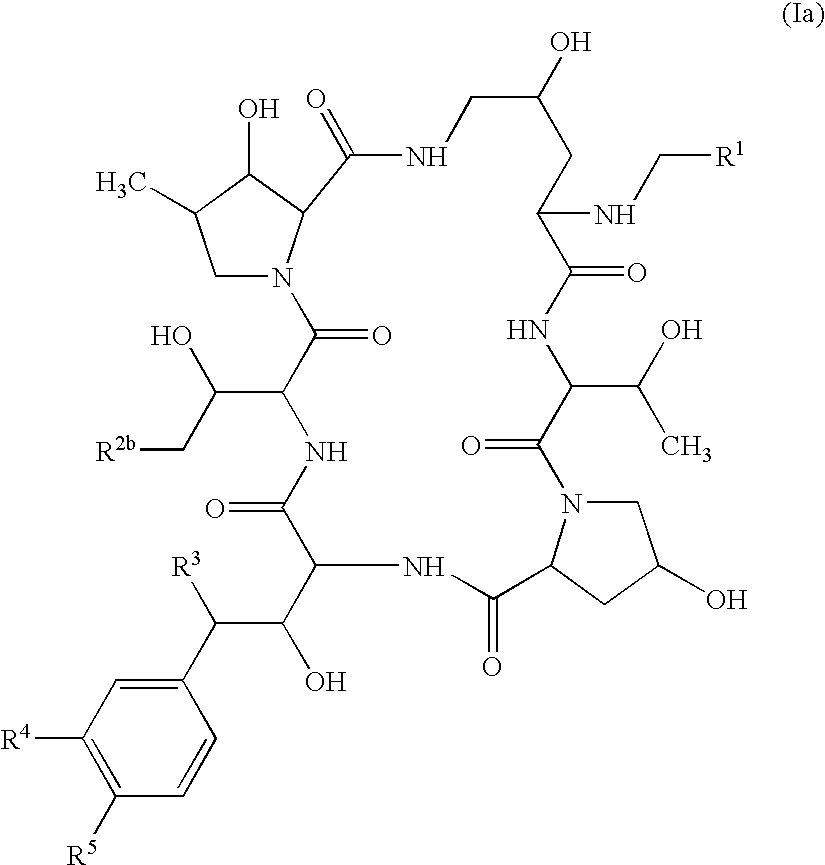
C1=CC(C([R3])C(O)C2C(=O)NC(C(O)C[R2b])C(=O)N3CC(C)C(O)C3C(=O)NCC(O)CC(NC[R1])C(=O)NC(C(C)O)C(=O)N3CC(O)CC3C(=O)N2)=CC([R4])=C1[R5]
